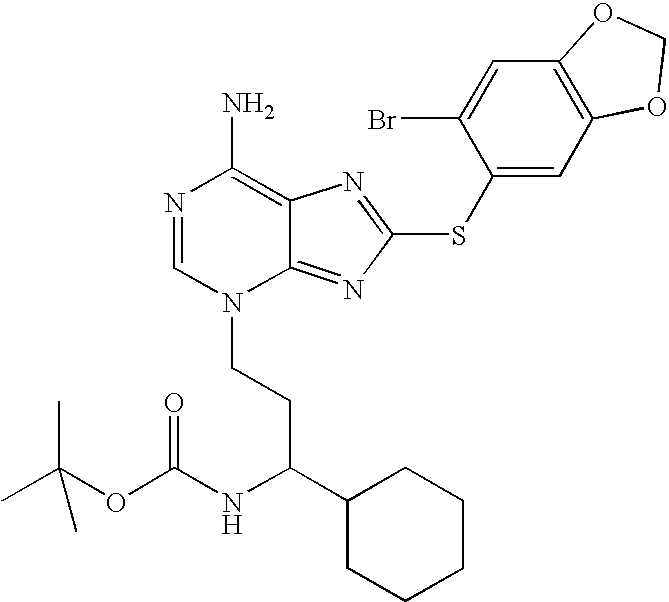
N1=CN(CCC(C2CCCCC2)NC(OC(C)(C)C)=O)C2=NC(SC3=CC4=C(C=C3Br)OCO4)=NC2=C1N
